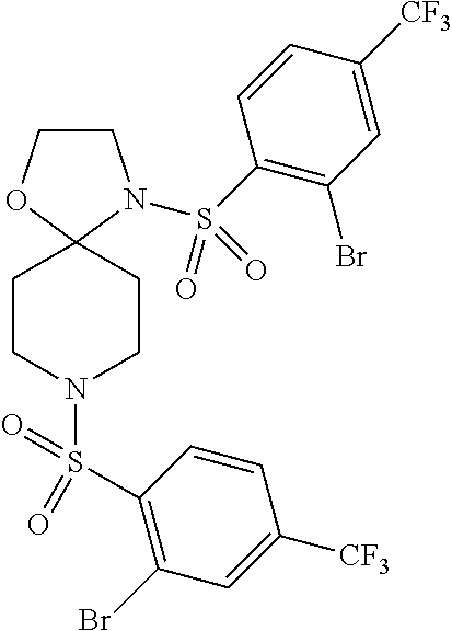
C1CN(S(C2=C(Br)C=C([CF3])C=C2)(=O)=O)C2(O1)CCN(S(C1=C(Br)C=C([CF3])C=C1)(=O)=O)CC2
